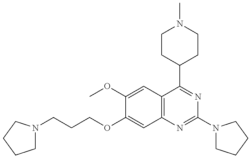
C(OC1=CC2=C(C=C1OC)C(C1CCN(C)CC1)=NC(N1CCCC1)=N2)CCN1CCCC1
